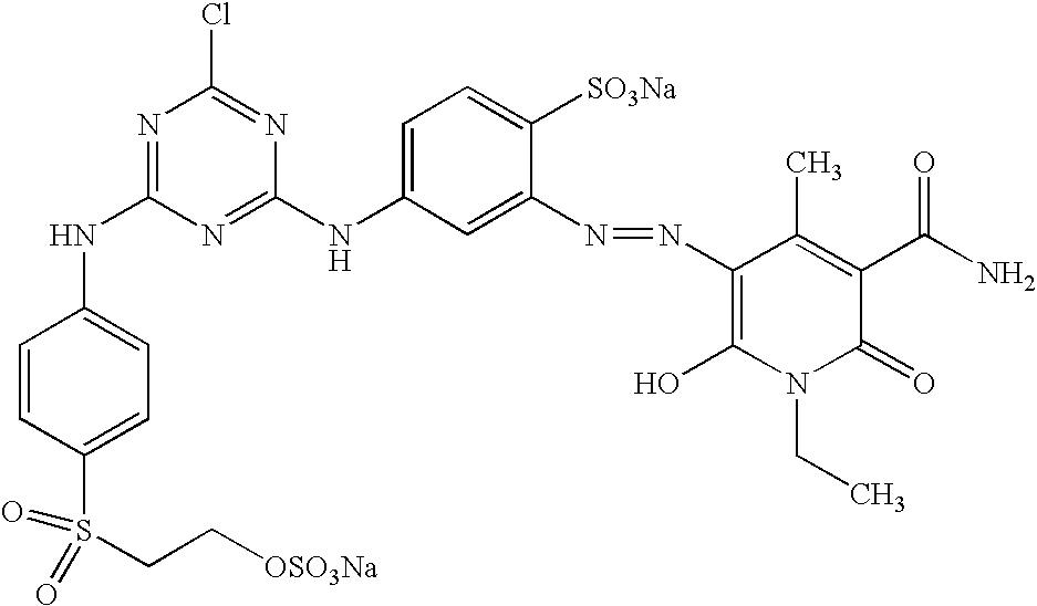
C1=CC(S(CC[OSO3Na])(=O)=O)=CC=C1NC1=NC(Cl)=NC(NC2=CC=C([SO3Na])C(N=NC3=C(O)N(CC)C(=O)C(C(N)=O)=C3C)=C2)=N1
